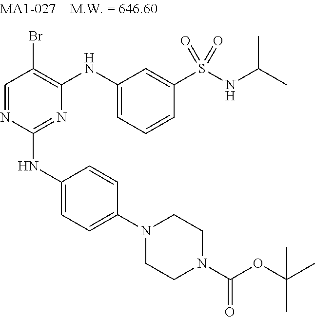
C1=NC(NC2=CC=C(N3CCN(C(OC(C)(C)C)=O)CC3)C=C2)=NC(NC2=CC=CC(S(NC(C)C)(=O)=O)=C2)=C1Br
